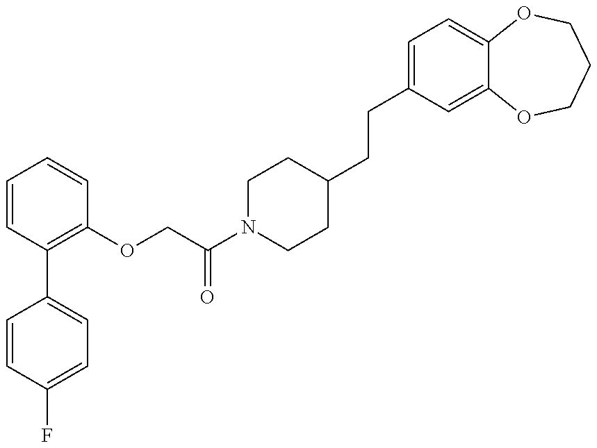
C1=CC(F)=CC=C1C1=C(OCC(N2CCC(CCC3=CC=C4C(=C3)OCCCO4)CC2)=O)C=CC=C1
